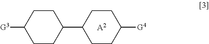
[G3]C1CCC(C2CCC([G4])CC2)CC1.[A2]
